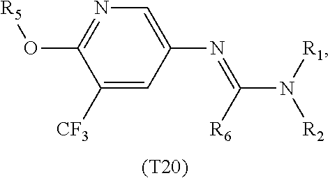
C1([CF3])=CC(N=C(N([R1])[R2])[R6])=CN=C1O[R5].[(T20)]
